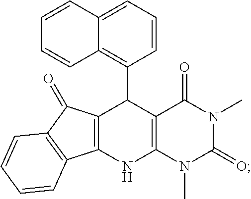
C12=C(NC3=C(C1C1=C4C(=CC=C1)C=CC=C4)C(=O)N(C)C(=O)N3C)C1=C(C2=O)C=CC=C1
